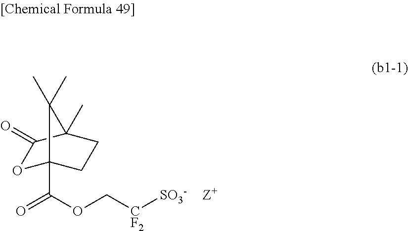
O1C2(C(=O)OC[CF2][SO3-])CCC(C)(C1=O)C2(C)C
